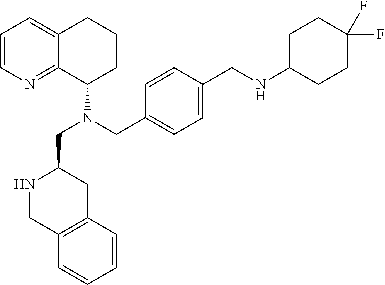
C1=CN=C2C(=C1)CCCC2N(CC1NCC2=C(C1)C=CC=C2)CC1=CC=C(CNC2CCC(F)(F)CC2)C=C1
